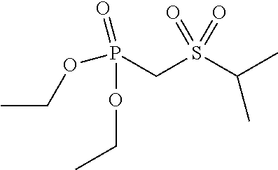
CCOP(CS(C(C)C)(=O)=O)(OCC)=O
